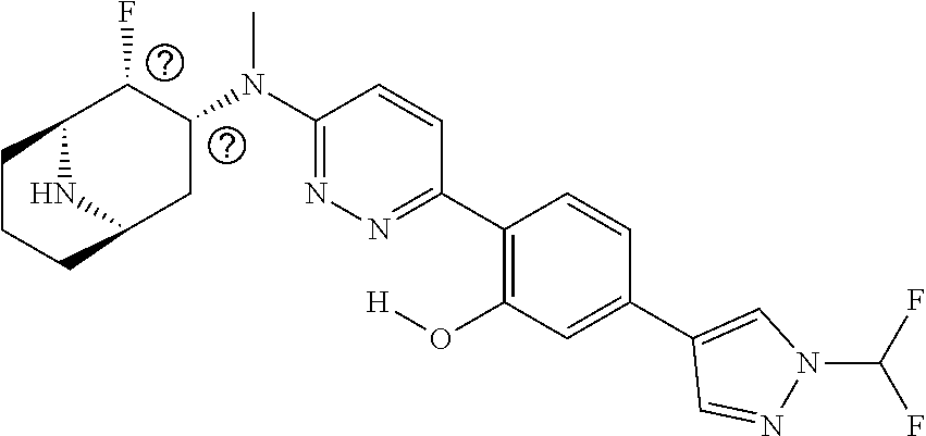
C1(N(C2C(F)C3CCCC(C2)N3)C)=NN=C(C2=C(O[H])C=C(C3=CN(C(F)F)N=C3)C=C2)C=C1
